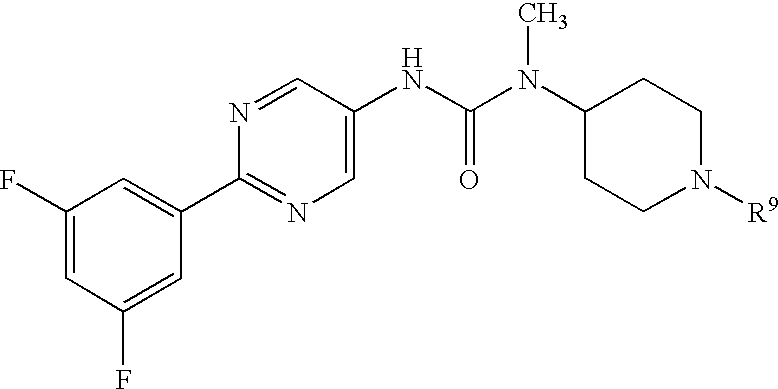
C1(F)=CC(F)=CC(C2=NC=C(NC(N(C3CCN([R9])CC3)C)=O)C=N2)=C1
